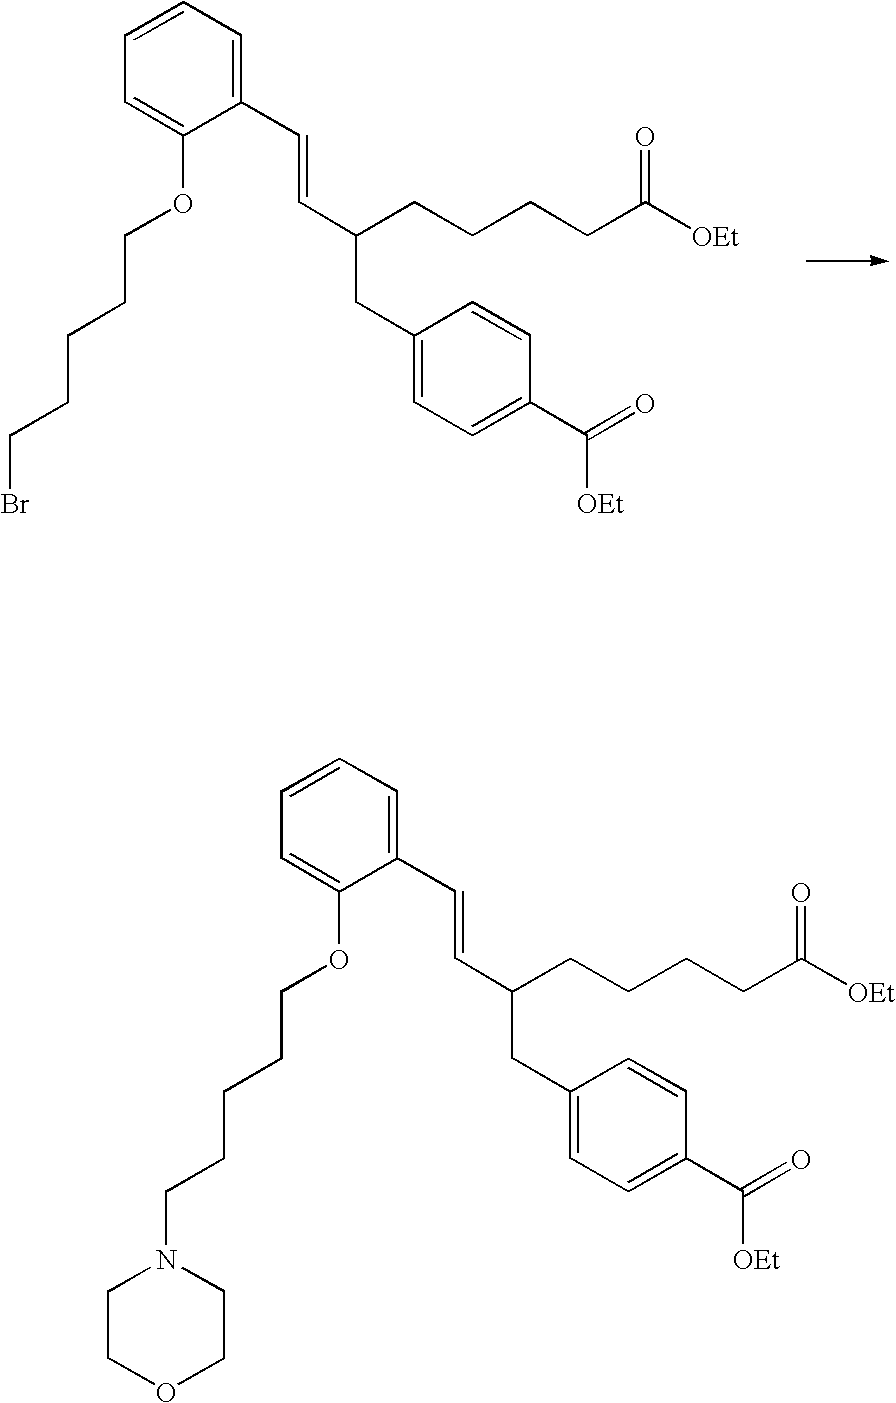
C1=CC=C(OCCCCCBr)C(C=CC(CC2=CC=C(C([OEt])=O)C=C2)CCCCC([OEt])=O)=C1.C1=CC=C(OCCCCCN2CCOCC2)C(C=CC(CC2=CC=C(C([OEt])=O)C=C2)CCCCC([OEt])=O)=C1
